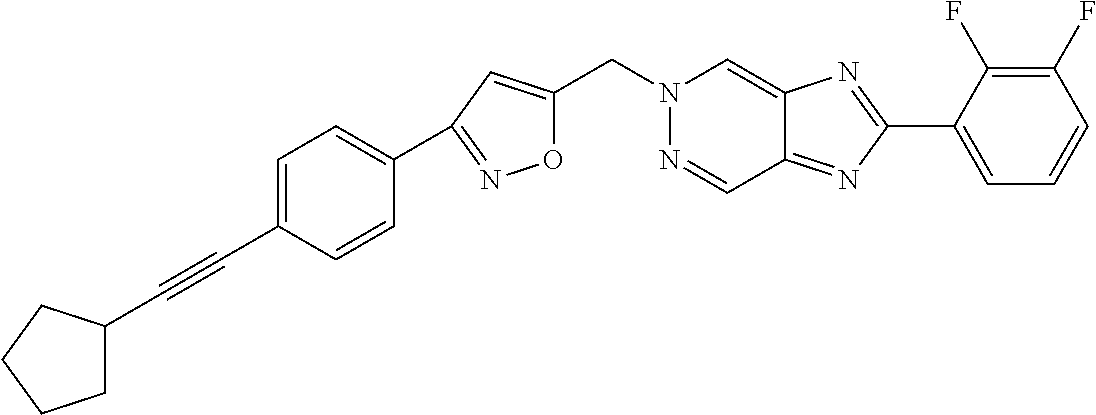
C(#CC1=CC=C(C2=NOC(CN3N=CC4=NC(C5=CC=CC(F)=C5F)=NC4=C3)=C2)C=C1)C1CCCC1
